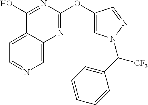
C1=C2C(=CN=C1)N=C(OC1=CN(C(C3=CC=CC=C3)[CF3])N=C1)N=C2O
